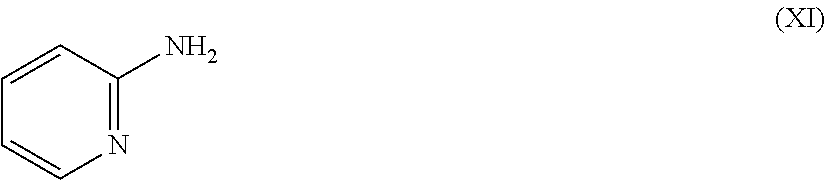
N1=C(N)C=CC=C1
